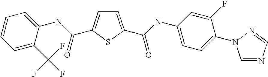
C1=C(C(=O)NC2=CC=C(N3C=NC=N3)C(F)=C2)SC(C(NC2=CC=CC=C2C(F)(F)F)=O)=C1
